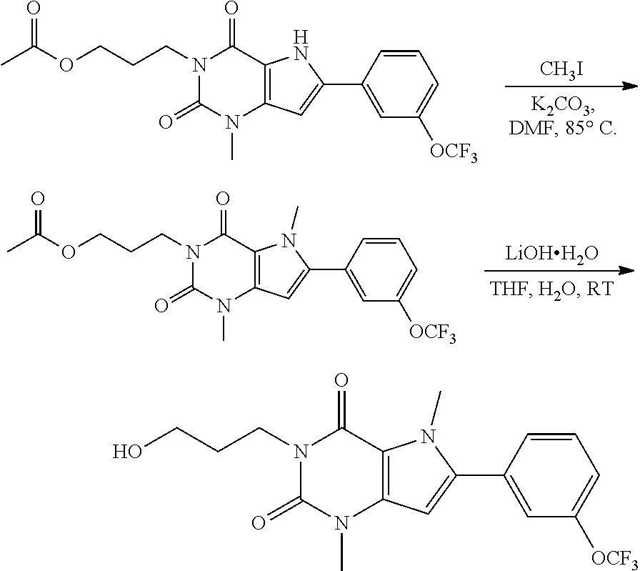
N1(CCCOC(C)=O)C(=O)N(C)C2=C(C1=O)NC(C1=CC([OCF3])=CC=C1)=C2.[CH3I].[LiOHH2O].N1(CCCOC(C)=O)C(=O)N(C)C2=C(C1=O)N(C)C(C1=CC([OCF3])=CC=C1)=C2.N1(CCCO)C(=O)N(C)C2=C(C1=O)N(C)C(C1=CC([OCF3])=CC=C1)=C2
